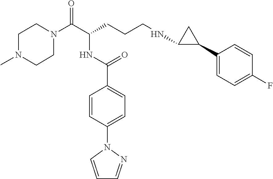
C1N(C(C(CCCNC2C(C3=CC=C(F)C=C3)C2)NC(C2=CC=C(N3C=CC=N3)C=C2)=O)=O)CCN(C)C1
